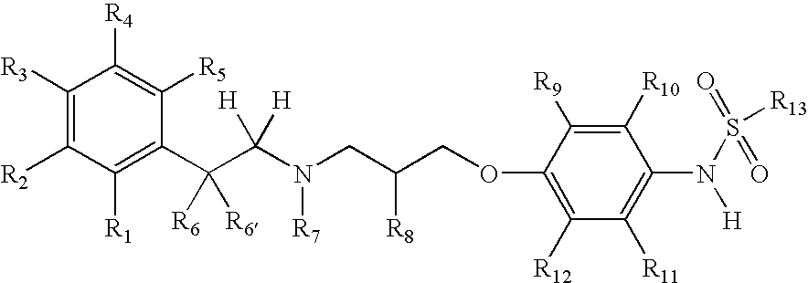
C1([R3])=C([R2])C([R1])=C(C(C(N(CC(COC2=C([R12])C([R11])=C(N(S([R13])(=O)=O)[H])C([R10])=C2[R9])[R8])[R7])([H])[H])([R6])[R6])C([R5])=C1[R4]
